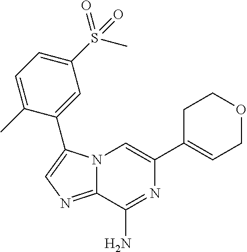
N12C(=NC=C1C1=CC(S(C)(=O)=O)=CC=C1C)C(N)=NC(C1=CCOCC1)=C2
